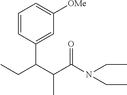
C1=CC(C(C(C(N(CC)CC)=O)C)CC)=CC([OMe])=C1
